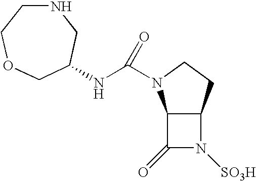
C12C(CCN1C(NC1COCCNC1)=O)N([SO3H])C2=O
